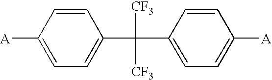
C1=CC([A])=CC=C1C([CF3])([CF3])C1=CC=C([A])C=C1
